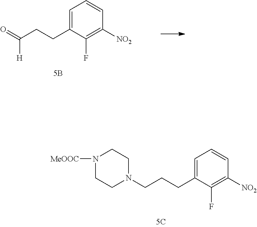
C1=C(CCCN2CCN([MeOOC])CC2)C(F)=C([NO2])C=C1.C1=C(CCC(=O)[H])C(F)=C([NO2])C=C1
